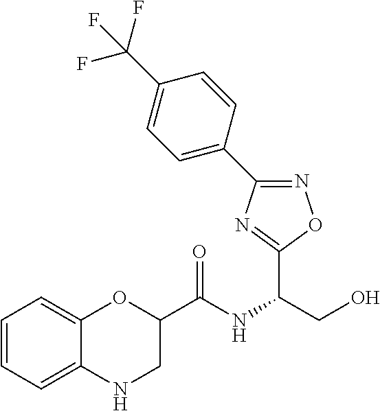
C12=CC=CC=C1NCC(C(NC(CO)C1=NC(C3=CC=C(C(F)(F)F)C=C3)=NO1)=O)O2
